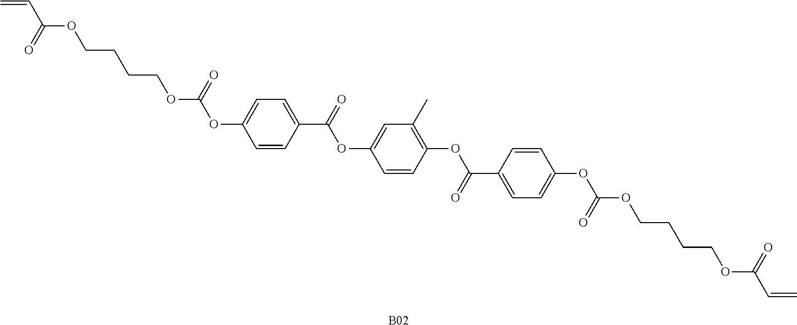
C(OCCCCOC(OC1=CC=C(C(=O)OC2=CC(C)=C(OC(C3=CC=C(OC(OCCCCOC(C=C)=O)=O)C=C3)=O)C=C2)C=C1)=O)(C=C)=O.[B02]
